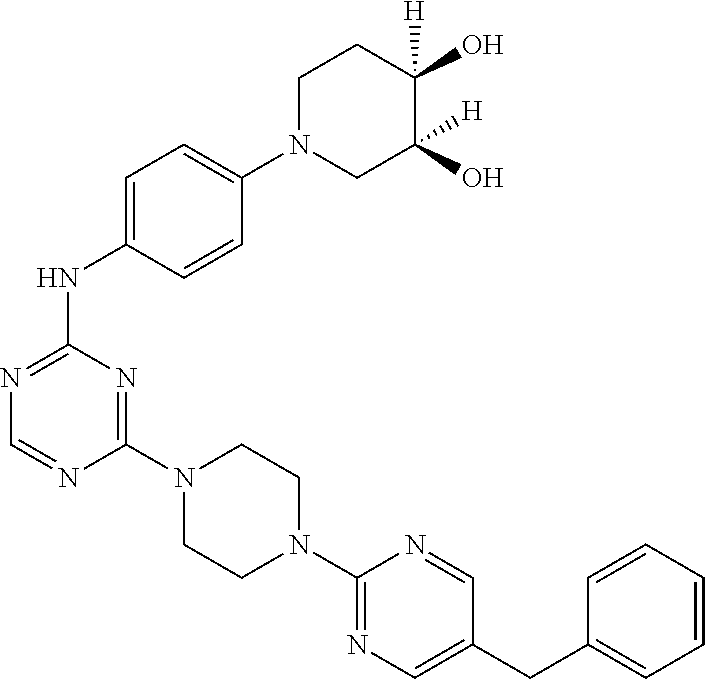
C1(N2CCN(C3=NC=C(CC4=CC=CC=C4)C=N3)CC2)=NC(NC2=CC=C(N3CC(O)([H])C(O)([H])CC3)C=C2)=NC=N1
